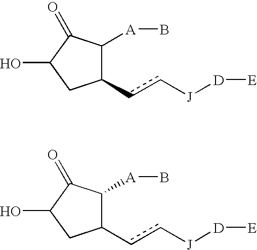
OC1CC(cc[J][D][E])C([A]B)C1=O.OC1CC(cc[J][D][E])C([A]B)C1=O
